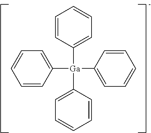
C1([Ga](C2=CC=CC=C2)(C2=CC=CC=C2)C2=CC=CC=C2)=CC=CC=C1
